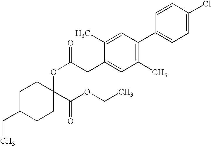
C1C(CC)CCC(OC(=O)CC2=CC(C)=C(C3=CC=C(Cl)C=C3)C=C2C)(C(OCC)=O)C1
